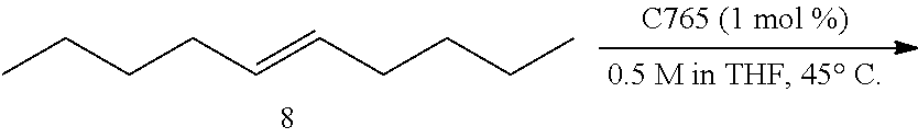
CCCCC=CCCCC
